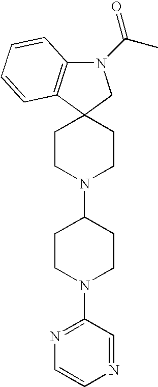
N1(C(C)=O)C2=C(C3(C1)CCN(C1CCN(C4=NC=CN=C4)CC1)CC3)C=CC=C2
